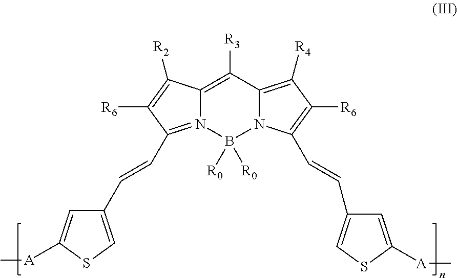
C12=C([R3])C3=C([R4])C([R6])=C(C=CC4=CSC([A]C)=C4)N3B([R0])([R0])N1=C(C=CC1=CSC([A]C)=C1)C([R6])=C2[R2]
